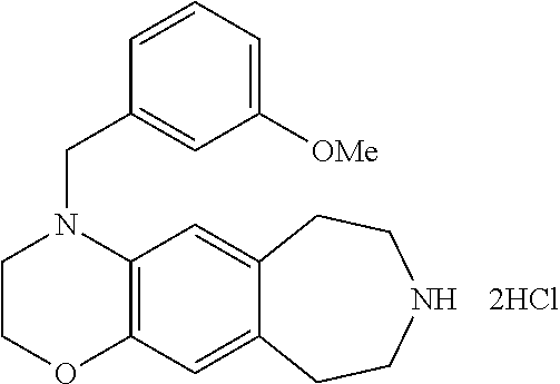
C12=C(C=C3C(=C1)CCNCC3)OCCN2CC1=CC([OMe])=CC=C1.[2HCl]
